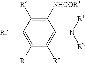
C1([NHCOR3])=C([R4])C([Rf])=C([R5])C([R6])=C1N([R1])[R2]
